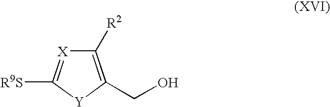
C1([R2])=C(CO)[Y]C([R9S])=[X]1
